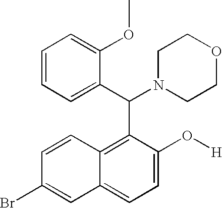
C1(Br)=CC2=CC=C(O[H])C(C(C3=CC=CC=C3OC)N3CCOCC3)=C2C=C1
